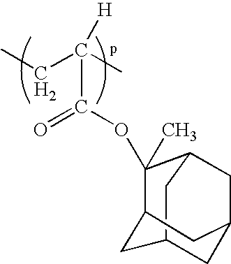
CCC(C)(C(OC1(C)C2CC3CC1CC(C2)C3)=O)[H]
